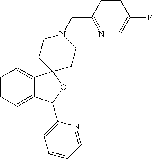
C1=CC=C2C(=C1)C1(OC2C2=CC=CC=N2)CCN(CC2=NC=C(F)C=C2)CC1
